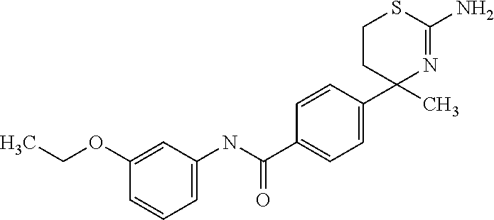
C1(NC(C2=CC=C(C3(C)N=C(N)SCC3)C=C2)=O)=CC=CC(OCC)=C1
